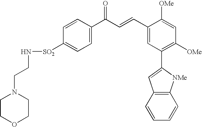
N([SO2]C1=CC=C(C(C=CC2=CC(C3=CC4=C([NMe]3)C=CC=C4)=C([OMe])C=C2[OMe])=O)C=C1)CCN1CCOCC1
